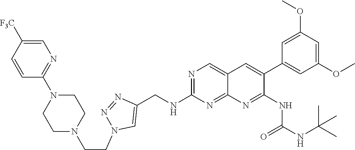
N1=C(NCC2=CN(CCN3CCN(C4=NC=C([F3C])C=C4)CC3)N=N2)N=C2C(=C1)C=C(C1=CC(OC)=CC(OC)=C1)C(NC(=O)NC(C)(C)C)=N2
